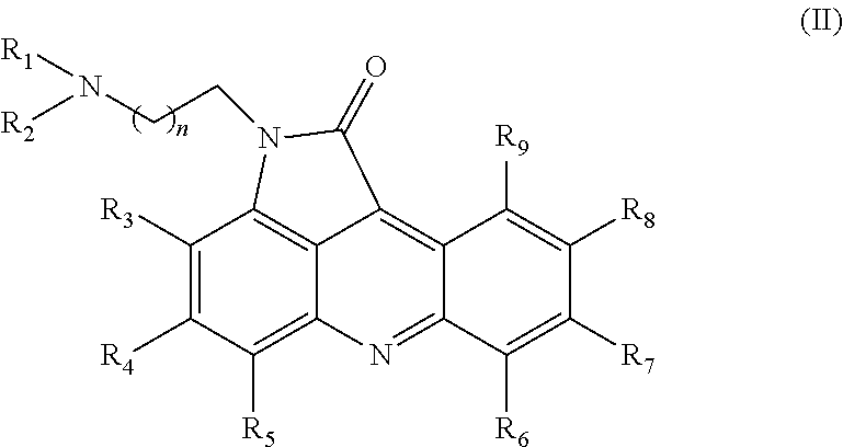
C1([R3])=C([R4])C([R5])=C2C3=C1N(CCN([R1])[R2])C(=O)C3=C1C(=N2)C([R6])=C([R7])C([R8])=C1[R9]
